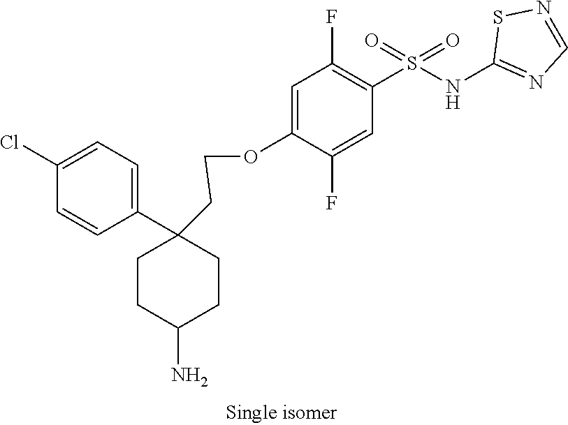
C1=C(OCCC2(C3=CC=C(Cl)C=C3)CCC(N)CC2)C(F)=CC(S(NC2=NC=NS2)(=O)=O)=C1F
